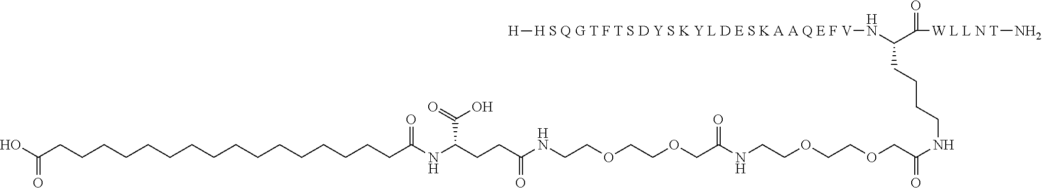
OC(CCCCCCCCCCCCCCCCC(NC(CCC(NCCOCCOCC(NCCOCCOCC(NCCCCC(N[H S Q G T F T S D Y S K Y L D E S K A A Q E F V][H])C(=O)[W L L N T]N)=O)=O)=O)C(O)=O)=O)=O
